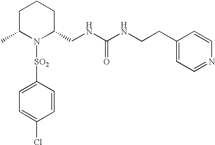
C1([SO2]N2C(CNC(NCCC3=CC=NC=C3)=O)CCCC2C)=CC=C(Cl)C=C1
